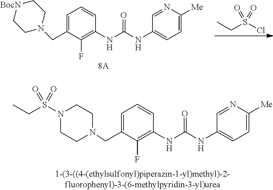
C1=C([Me])N=CC(NC(NC2=C(F)C(CN3CC[BocN]CC3)=CC=C2)=O)=C1.C(S(Cl)(=O)=O)C.C1=C([Me])N=CC(NC(NC2=C(F)C(CN3CCN(S(CC)(=O)=O)CC3)=CC=C2)=O)=C1
